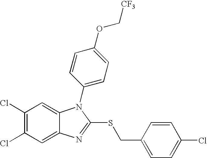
C1(Cl)=C(Cl)C=C2C(=C1)N(C1=CC=C(OC[CF3])C=C1)C(SCC1=CC=C(Cl)C=C1)=N2
